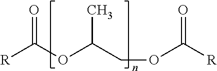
O(C(COC([R])=O)C)C([R])=O
